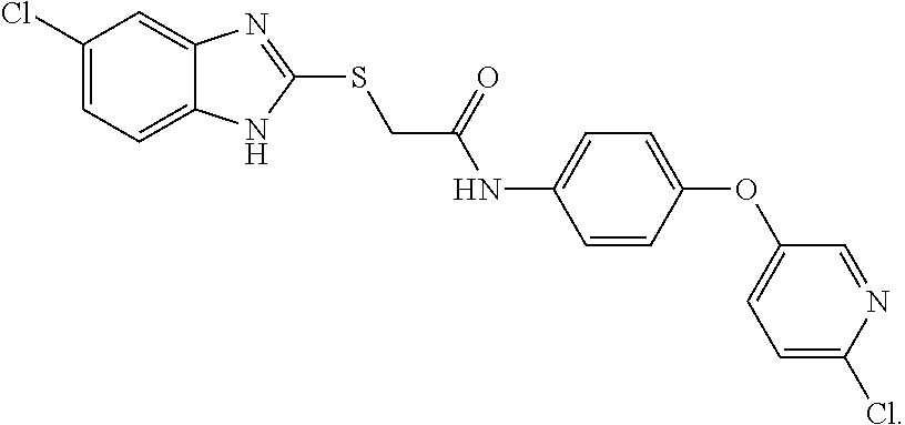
C1(Cl)=CC=C2C(=C1)N=C(SCC(NC1=CC=C(OC3=CC=C(Cl)N=C3)C=C1)=O)N2
